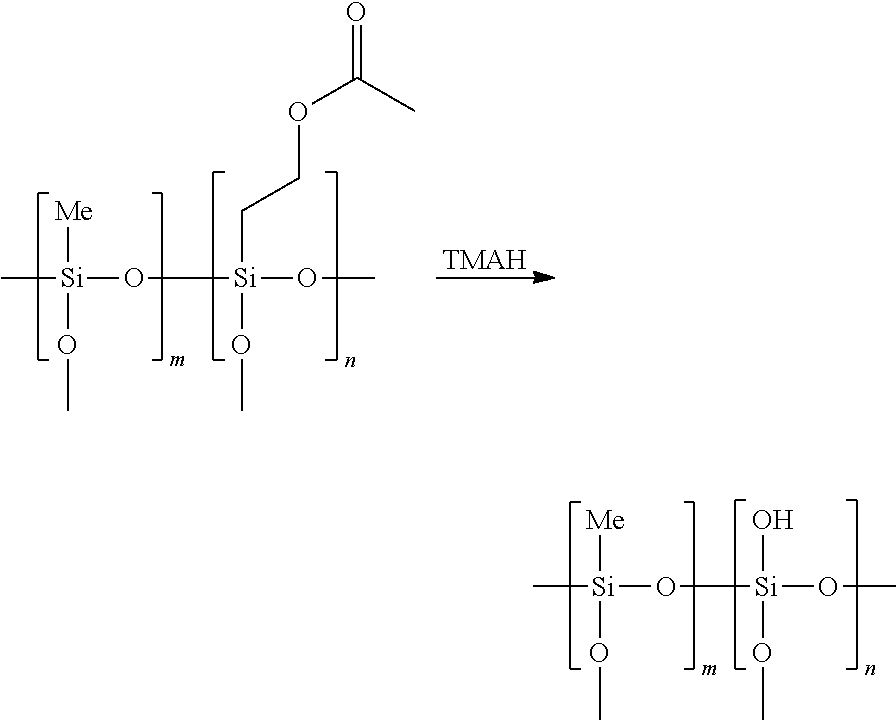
C[Si](O[Si](OC)(OC)CCOC(=O)C)([Me])OC.[TMAH].C[Si](O[Si](OC)(OC)O)([Me])OC
